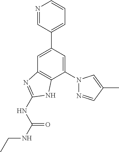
C1=C(C2=CC=CN=C2)C=C(N2N=CC(C)=C2)C2=C1N=C(NC(NCC)=O)N2
